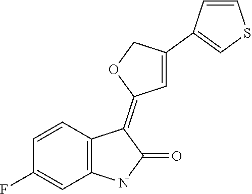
C1=CC2=C(C=C1F)NC(=O)C2=C1C=C(C2=CSC=C2)CO1
